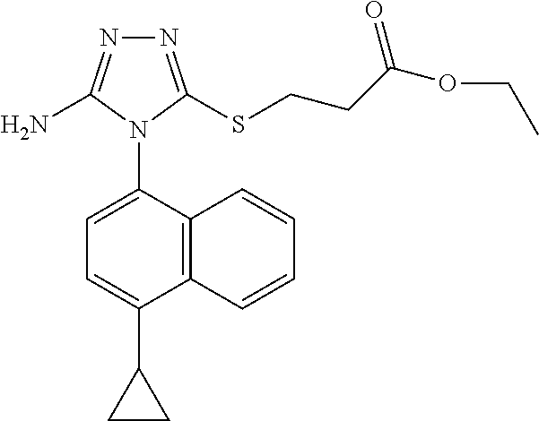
N1=C(SCCC(OCC)=O)N(C2=CC=C(C3CC3)C3=C2C=CC=C3)C(N)=N1
